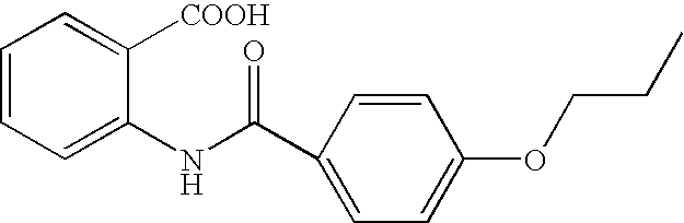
C1=CC=C(NC(C2=CC=C(OCCC)C=C2)=O)C([COOH])=C1
